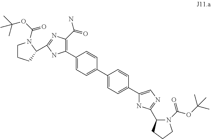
C1(C2=CC=C(C3=CC=C(C4=CN=C(C5N(C(OC(C)(C)C)=O)CCC5)N4)C=C3)C=C2)=C(C(=O)N)N=C(C2CCCN2C(OC(C)(C)C)=O)N1
